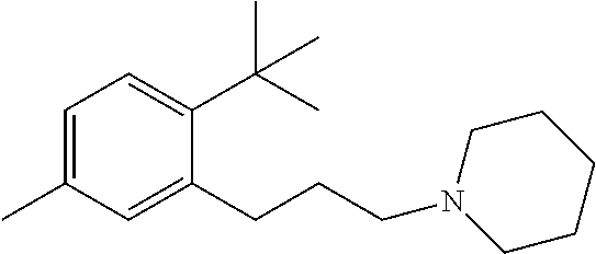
C1=C(C)C=C(CCCN2CCCCC2)C(C(C)(C)C)=C1
